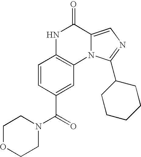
N12C(=CN=C1C1CCCCC1)C(=O)NC1=C2C=C(C(=O)N2CCOCC2)C=C1
